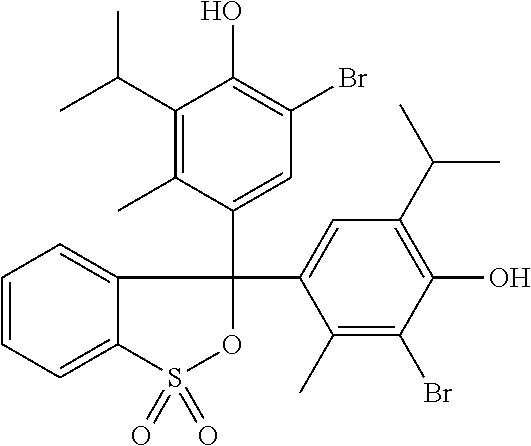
C12=CC=CC=C1S(=O)(=O)OC2(C1=CC(Br)=C(O)C(C(C)C)=C1C)C1=CC(C(C)C)=C(O)C(Br)=C1C
